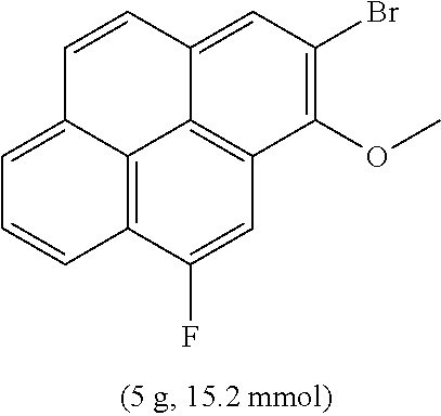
C12=C3C(F)=CC4=C1C(=CC(Br)=C4OC)C=CC2=CC=C3
